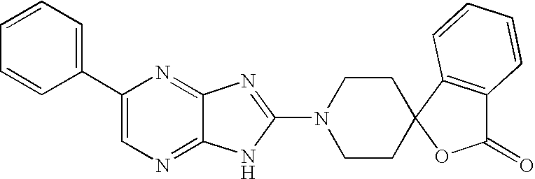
C1=CC=CC(C2=CN=C3C(=N2)N=C(N2CCC4(CC2)C2=C(C(=O)O4)C=CC=C2)N3)=C1
